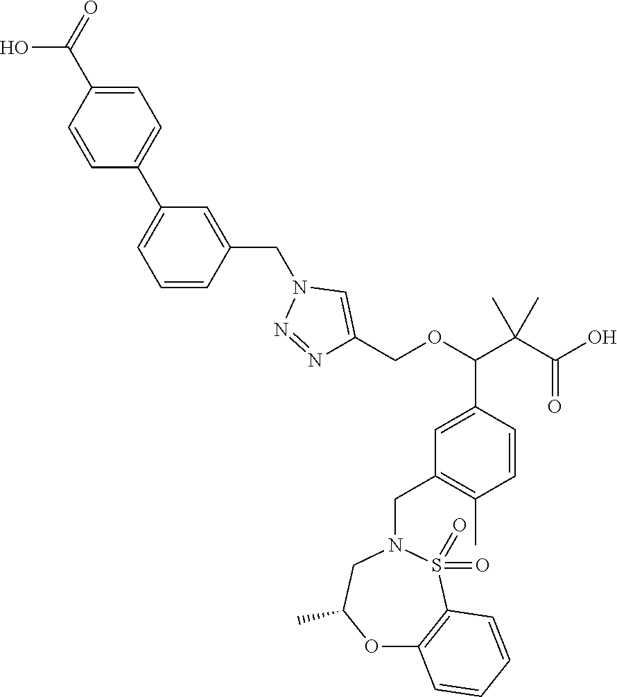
C1=C(C(=O)O)C=CC(C2=CC=CC(CN3N=NC(COC(C4=CC(CN5CC(C)OC6=C(S5(=O)=O)C=CC=C6)=C(C)C=C4)C(C(=O)O)(C)C)=C3)=C2)=C1
